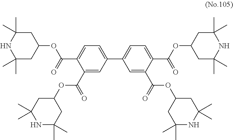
C1(C(OC2CC(C)(C)NC(C)(C)C2)=O)=CC=C(C2=CC=C(C(=O)OC3CC(C)(C)NC(C)(C)C3)C(C(OC3CC(C)(C)NC(C)(C)C3)=O)=C2)C=C1C(OC1CC(C)(C)NC(C)(C)C1)=O
